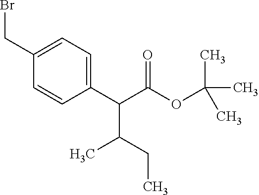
C1(C(C(OC(C)(C)C)=O)C(CC)C)=CC=C(CBr)C=C1
